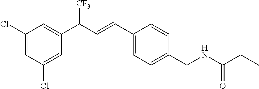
C1(Cl)=CC(Cl)=CC(C(C=CC2=CC=C(CNC(=O)CC)C=C2)[CF3])=C1
